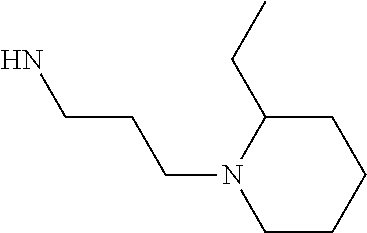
NCCCN1CCCCC1CC
